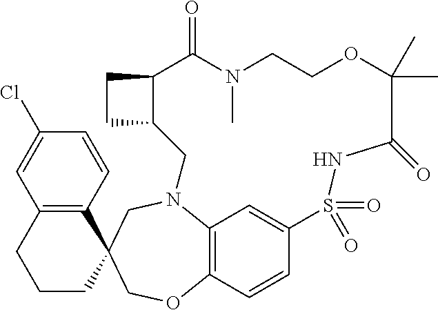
C12=C(C=CC(Cl)=C1)C1(CCC2)COC2=C3N(C1)CC1C(CC1)C(=O)N(C)CCOC(C)(C)C(=O)NS(=O)(=O)C(=C3)C=C2
